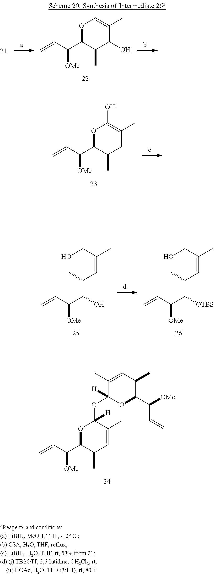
C1(C([OMe])C=C)C(C)C=C(C)C(OC2([H])OC(C(C=C)[OMe])C(C)C=C2C)([H])O1.O1C(C([OMe])C=C)C(C)C(O)C(C)=C1.O1C(C([OMe])C=C)C(C)CC(C)=C1O.C(C(O)C([OMe])C=C)(C=C(CO)C)C.C(C([OTBS])C([OMe])C=C)(C=C(CO)C)C
